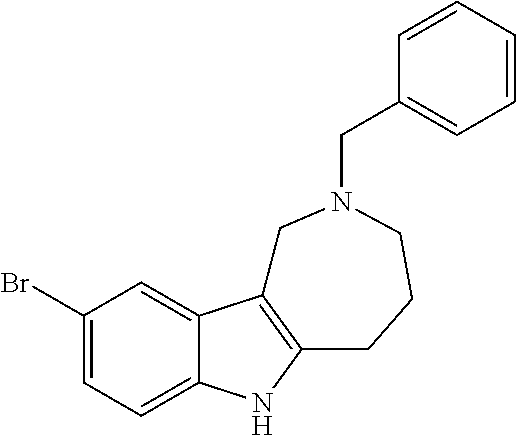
C1(Br)=CC=C2C(=C1)C1=C(N2)CCCN(CC2=CC=CC=C2)C1
